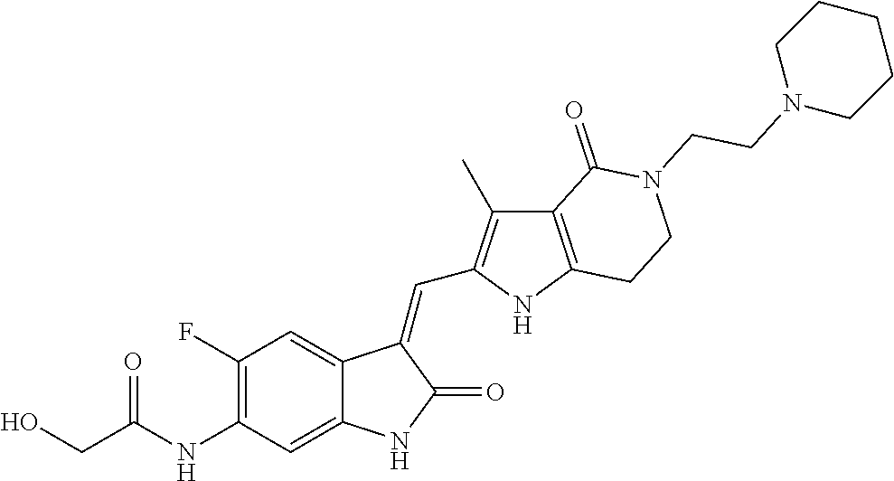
C1(F)=C(NC(CO)=O)C=C2C(=C1)C(=CC1=C(C)C3=C(N1)CCN(CCN1CCCCC1)C3=O)C(=O)N2
